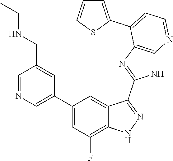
C1=NC=C(C2=CC(F)=C3C(=C2)C(C2=NC4=C(N2)N=CC=C4C2=CC=CS2)=NN3)C=C1CNCC
